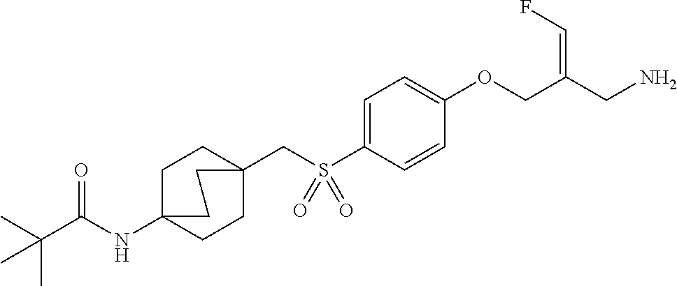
C1=C(S(CC23CCC(NC(C(C)(C)C)=O)(CC2)CC3)(=O)=O)C=CC(OCC(CN)=CF)=C1
